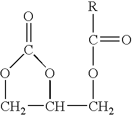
C1C(COC([R])=O)OC(=O)O1
